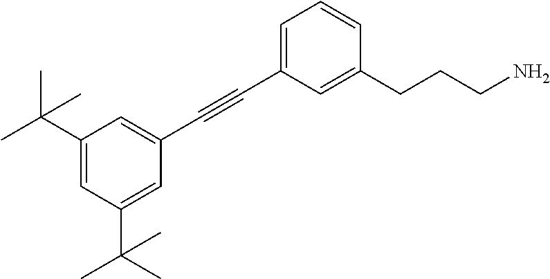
C1(C#CC2=CC=CC(CCCN)=C2)=CC(C(C)(C)C)=CC(C(C)(C)C)=C1
